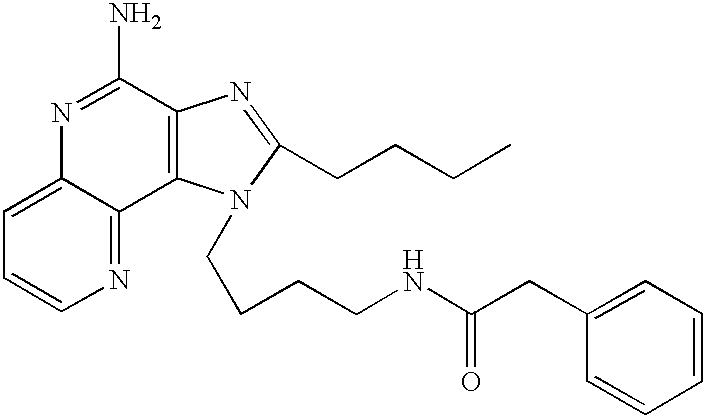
C1=C2C(=NC=C1)C1=C(C(N)=N2)N=C(CCCC)N1CCCCNC(CC1=CC=CC=C1)=O
